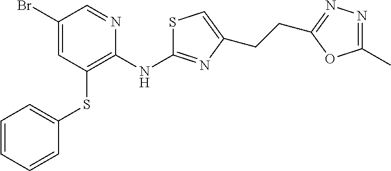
C1(Br)=CC(SC2=CC=CC=C2)=C(NC2=NC(CCC3=NN=C(C)O3)=CS2)N=C1
